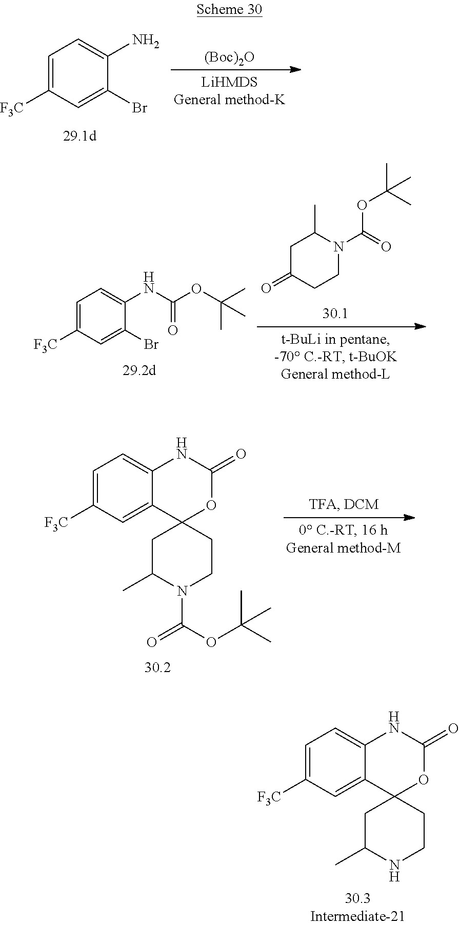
C1=C([F3C])C=C2C(=C1)NC(=O)OC21CC(C)NCC1.C1=C([F3C])C=C(Br)C(N)=C1.[(Boc)2O].C1=C([F3C])C=C(Br)C(NC(=O)OC(C)(C)C)=C1.C1C(=O)CCN(C(OC(C)(C)C)=O)C1C.C1=C([F3C])C=C2C(=C1)NC(=O)OC21CC(C)N(C(=O)OC(C)(C)C)CC1
